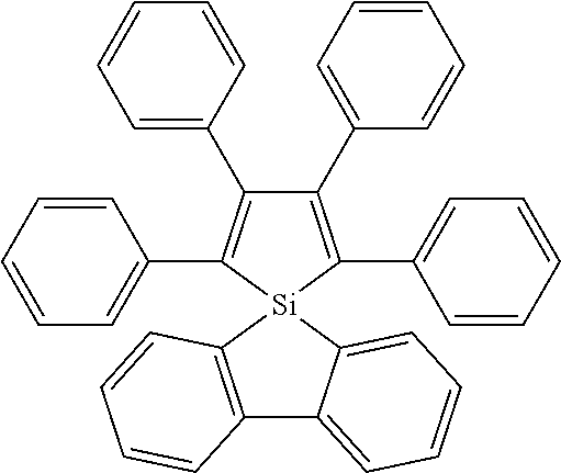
C1(C2=CC=CC=C2)=C(C2=CC=CC=C2)[Si]2(C(C3=CC=CC=C3)=C1C1=CC=CC=C1)C1=C(C3=CC=CC=C23)C=CC=C1
